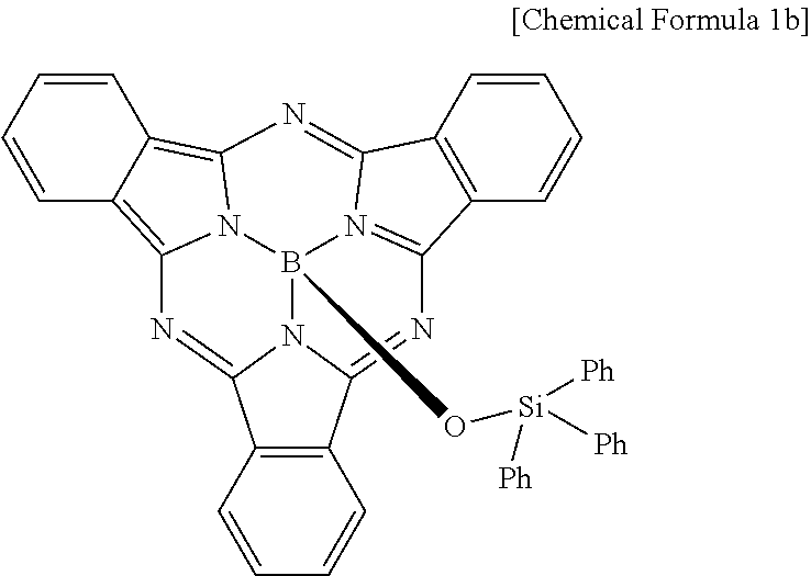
C1=CC=CC2=C3N4C(=C12)N=C1C2=C(C=CC=C2)C2=N1B4(O[Si]([Ph])([Ph])[Ph])N1C(=N2)C2=C(C=CC=C2)C1=N3
